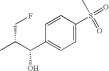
C1=C(S(C)(=O)=O)C=CC(C(C(C)CF)O)=C1
